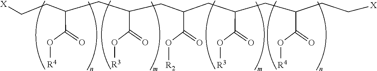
[R4]OC(C(CC(C(O[R3])=O)CC(C(O[R2])=O)CC(C(O[R3])=O)CC(C(O[R4])=O)CC[X])CC[X])=O
